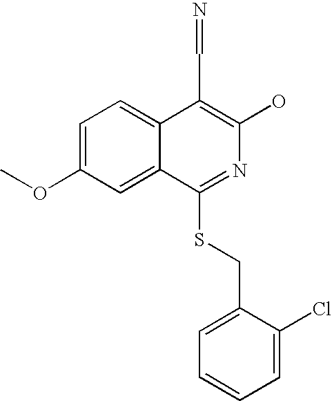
C1=C(OC)C=C2C(=C1)C(C=N)=C(O)N=C2SCC1=CC=CC=C1Cl
